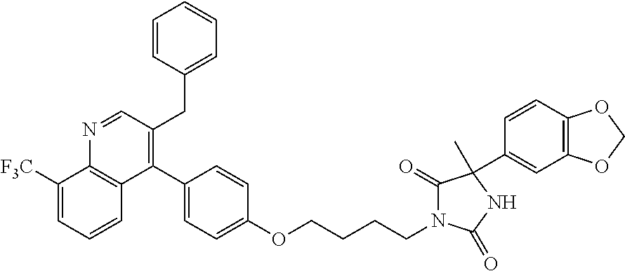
C1([F3C])=CC=CC2=C1N=CC(CC1=CC=CC=C1)=C2C1=CC=C(OCCCCN2C(=O)C(C)(C3=CC4=C(C=C3)OCO4)NC2=O)C=C1
